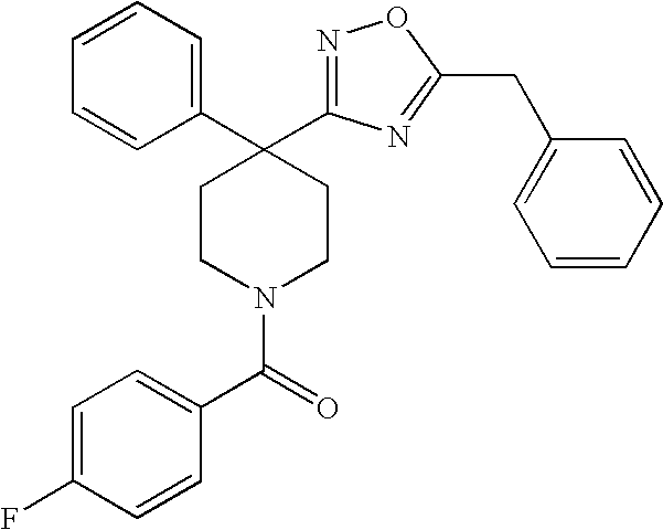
C(N1CCC(C2=CC=CC=C2)(C2=NOC(CC3=CC=CC=C3)=N2)CC1)(=O)C1=CC=C(F)C=C1
